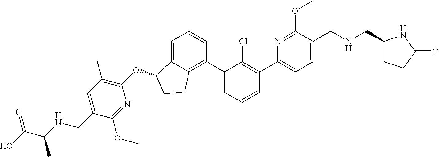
C1=C(C2=C(Cl)C(C3=C4C(=CC=C3)C(OC3=C(C)C=C(CNC(C(O)=O)C)C(OC)=N3)CC4)=CC=C2)N=C(OC)C(CNCC2CCC(=O)N2)=C1
